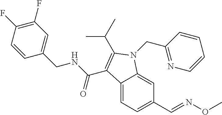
C12=CC=C(C=NOC)C=C1N(CC1=NC=CC=C1)C(C(C)C)=C2C(NCC1=CC(F)=C(F)C=C1)=O
